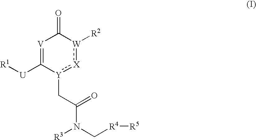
[V]1=C([U][R1])[Y](CC(N(C[R4][R5])[R3])=O):[X]:[W]([R2])C1=O
